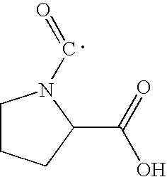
C1CCC(C(=O)O)N1C=O
